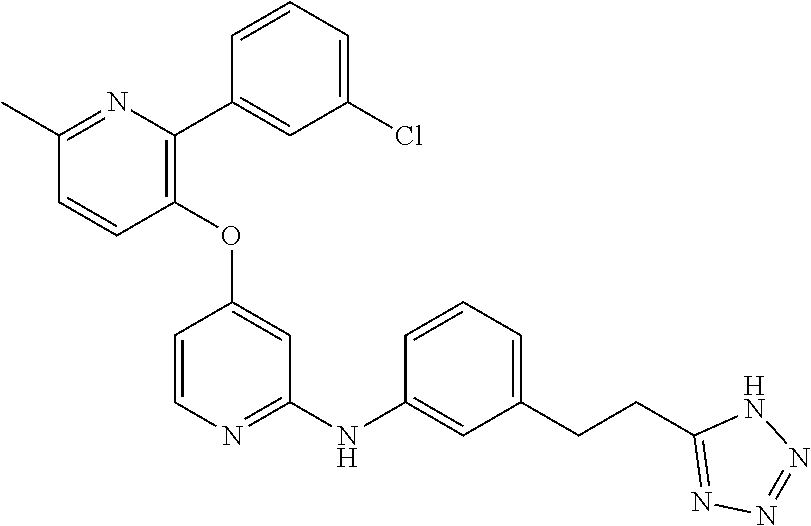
C1(OC2=CC(NC3=CC(CCC4=NN=NN4)=CC=C3)=NC=C2)=C(C2=CC(Cl)=CC=C2)N=C(C)C=C1
